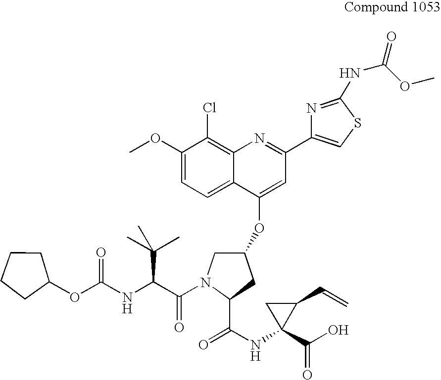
C1(OC)=CC=C2C(=C1Cl)N=C(C1=CSC(NC(=O)OC)=N1)C=C2OC1CN(C(=O)C(C(C)(C)C)NC(OC2CCCC2)=O)C(C(=O)NC2(C(=O)O)C(C=C)C2)C1
